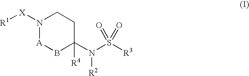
C1(N(S([R3])(=O)=O)[R2])([R4])CCN([X][R1])[A]B1
